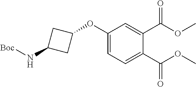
O(C1CC(N[Boc])C1)C1=CC=C(C(OC)=O)C(C(OC)=O)=C1
